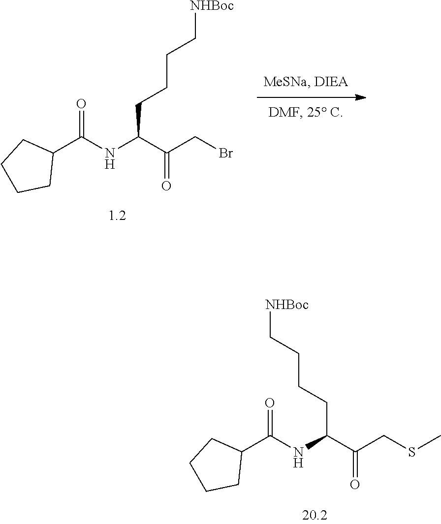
C(C(C(CBr)=O)NC(C1CCCC1)=O)CCC[NHBoc].C(C(C(CSC)=O)NC(C1CCCC1)=O)CCC[NHBoc]
